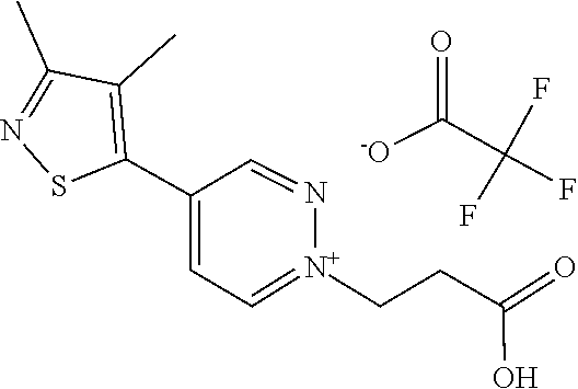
C1(C2=C(C)C(C)=NS2)=CC=[N+](CCC(O)=O)N=C1.C(C(F)(F)F)([-O])=O
